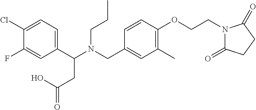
C1(C(N(CC2=CC(C)=C(OCCN3C(=O)CCC3=O)C=C2)CCC)CC(=O)O)=CC=C(Cl)C(F)=C1
